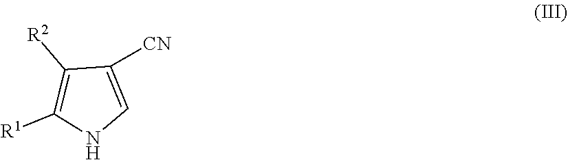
C1([R2])=C([R1])NC=C1[CN]
